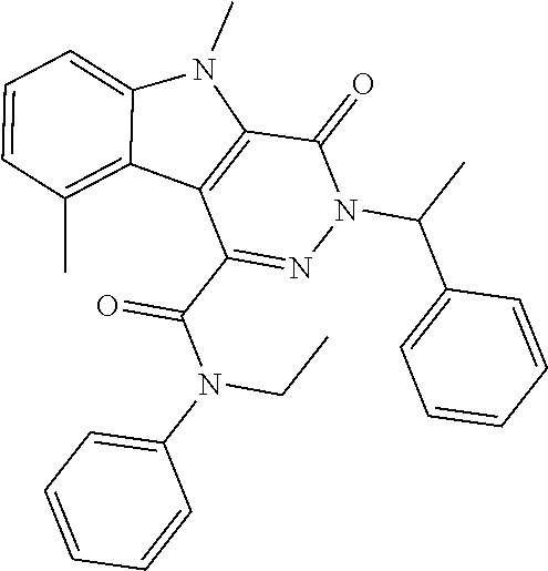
C1(=O)C2=C(C(C(N(C3=CC=CC=C3)CC)=O)=NN1C(C1=CC=CC=C1)C)C1=C(C)C=CC=C1N2C
